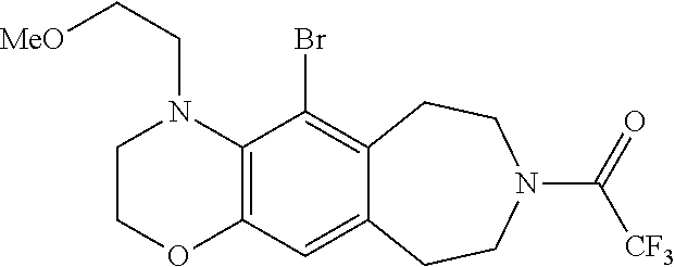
C1COC2=C(N1CC[OMe])C(Br)=C1C(=C2)CCN(C(=O)[CF3])CC1
